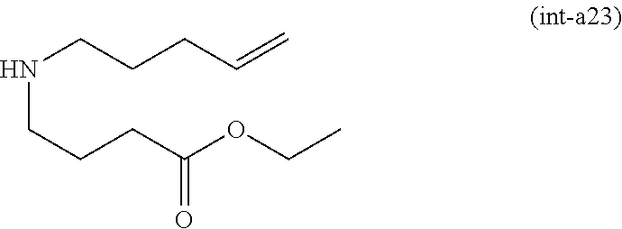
N(CCCC=C)CCCC(OCC)=O
